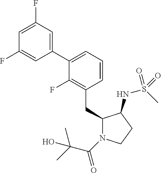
C1(CC2N(C(=O)C(C)(C)O)CCC2NS(C)(=O)=O)=C(F)C(C2=CC(F)=CC(F)=C2)=CC=C1
